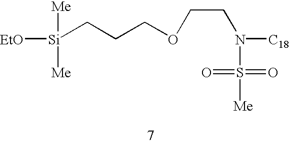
[EtO][Si](CCCOCCN([C18])S(=O)(=O)[Me])([Me])[Me]
